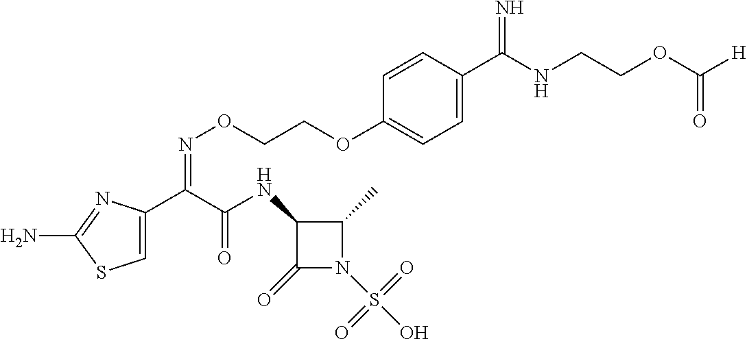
C1=C(C(C(NC2C(=O)N(S(O)(=O)=O)C2C)=O)=NOCCOC2=CC=C(C(NCCOC([H])=O)=N)C=C2)N=C(N)S1
